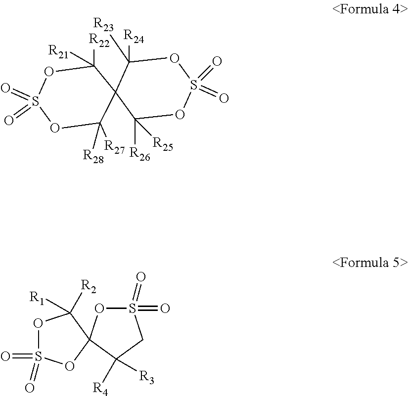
O1C([R27])([R28])C2(C([R22])([R21])OS1(=O)=O)C([R24])([R23])OS(=O)(=O)OC2([R26])[R25].O1S(=O)(=O)OC2(C1([R1])[R2])OS(=O)(=O)CC2([R3])[R4]
